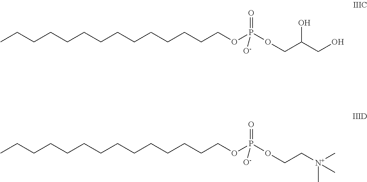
CCCCCCCCCCCCCCOP(OCC(CO)O)(=O)[O-].CCCCCCCCCCCCCCOP(OCC[N+](C)(C)C)(=O)[O-]
